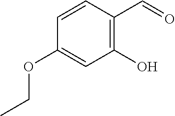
C1=CC(C=O)=C(O)C=C1OCC
